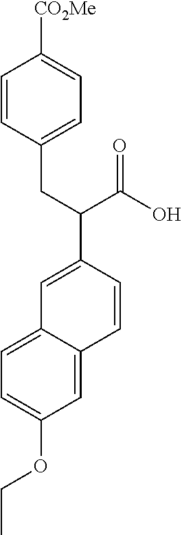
C1=C(OCC)C=C2C(=C1)C=C(C(CC1=CC=C([CO2Me])C=C1)C(O)=O)C=C2
